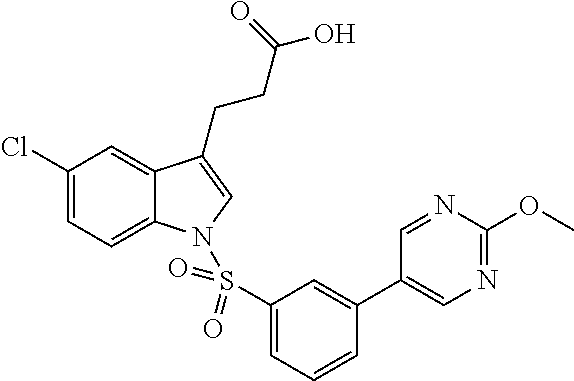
C1(Cl)=CC=C2C(=C1)C(CCC(O)=O)=CN2S(C1=CC=CC(C2=CN=C(OC)N=C2)=C1)(=O)=O
